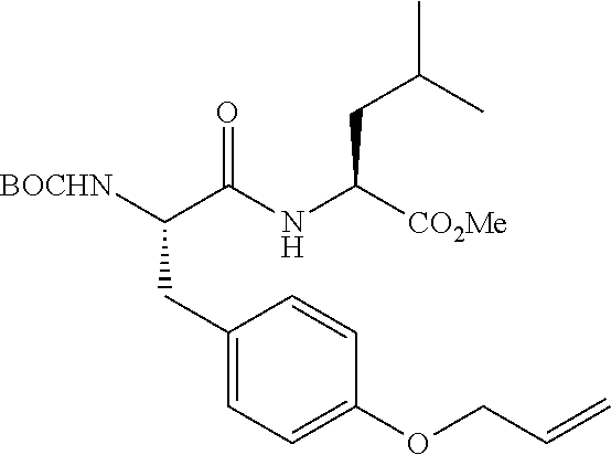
[BOCHN]C(C(NC([CO2Me])CC(C)C)=O)CC1=CC=C(OCC=C)C=C1
